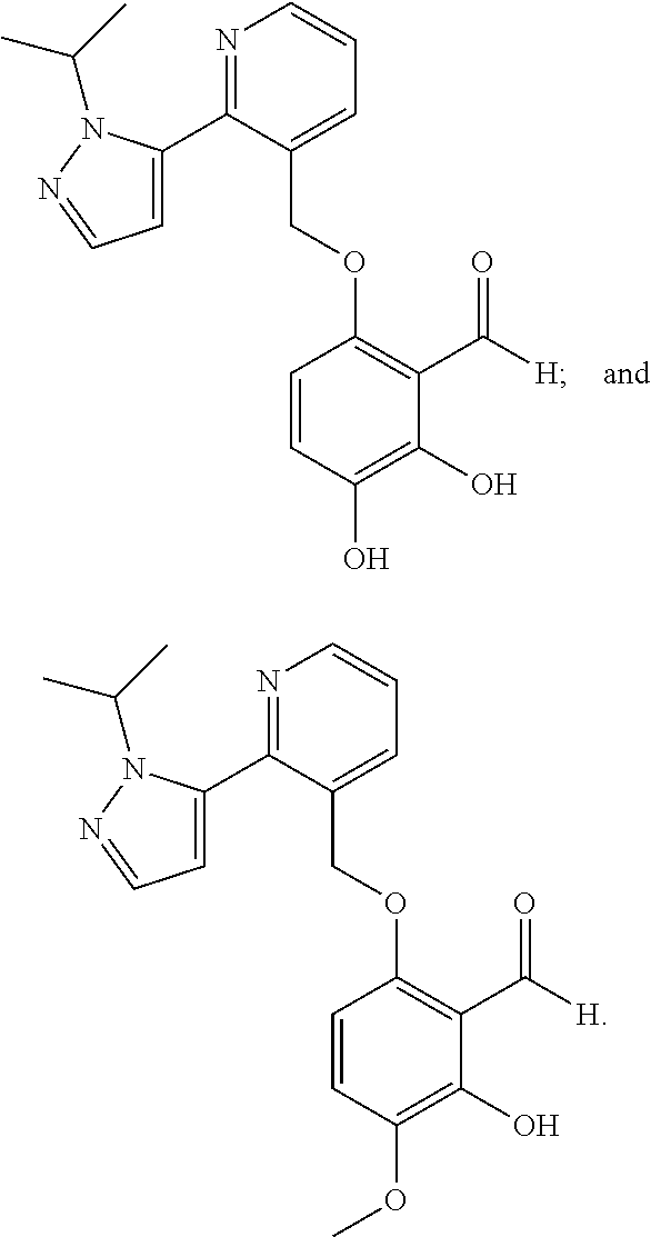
C1=C(COC2=C(C([H])=O)C(O)=C(O)C=C2)C(C2=CC=NN2C(C)C)=NC=C1.C1=C(COC2=C(C([H])=O)C(O)=C(OC)C=C2)C(C2=CC=NN2C(C)C)=NC=C1
